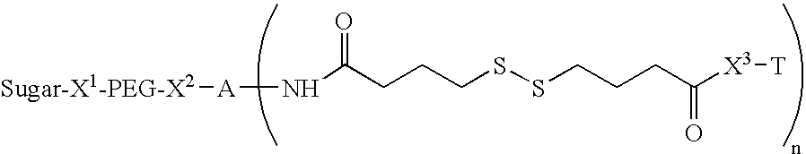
[Sugar-X1-PEG-X2][A]NC(CCCSSCCCC([X3][T])=O)=O
